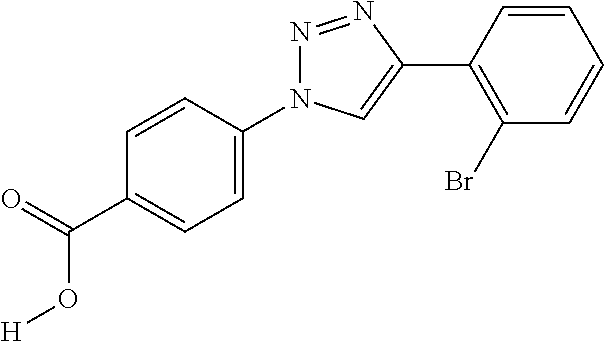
C1(C(=O)O[H])=CC=C(N2N=NC(C3=C(Br)C=CC=C3)=C2)C=C1
